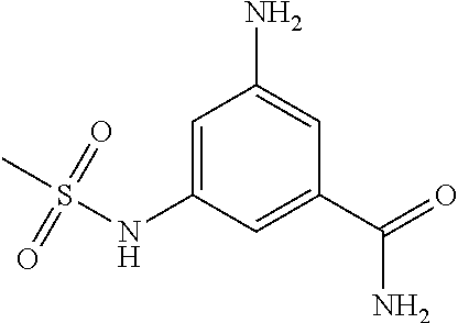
C1=C(NS(=O)(=O)C)C=C(C(=O)N)C=C1N
